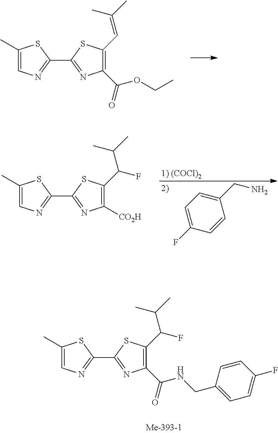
C1(C)=CN=C(C2=NC(C(NCC3=CC=C(F)C=C3)=O)=C(C(C(C)C)F)S2)S1.C1(C)=CN=C(C2=NC([CO2H])=C(C(C(C)C)F)S2)S1.C1=C(F)C=CC(CN)=C1.C1(C)=CN=C(C2=NC(C(=O)OCC)=C(C=C(C)C)S2)S1
